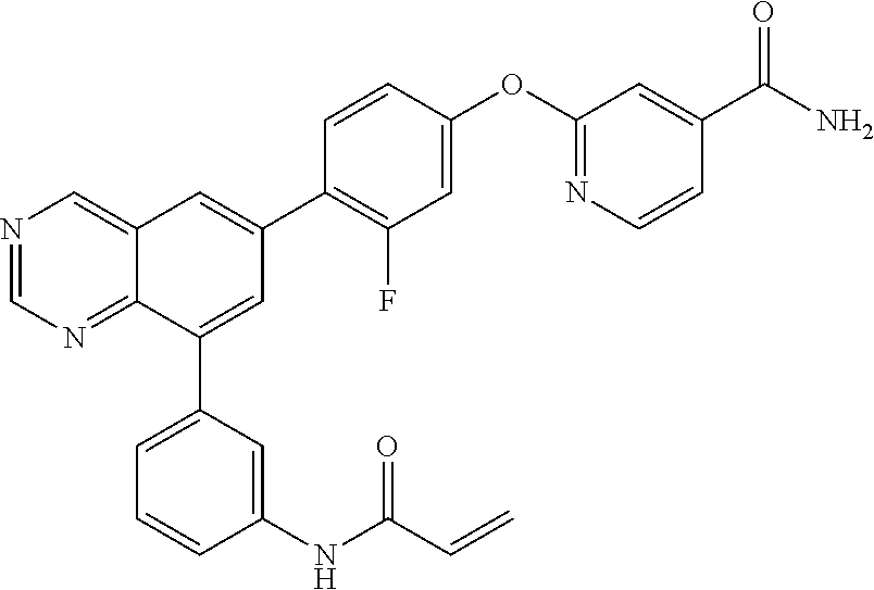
N1=CN=C2C(=C1)C=C(C1=C(F)C=C(OC3=NC=CC(C(=O)N)=C3)C=C1)C=C2C1=CC=CC(NC(=O)C=C)=C1
